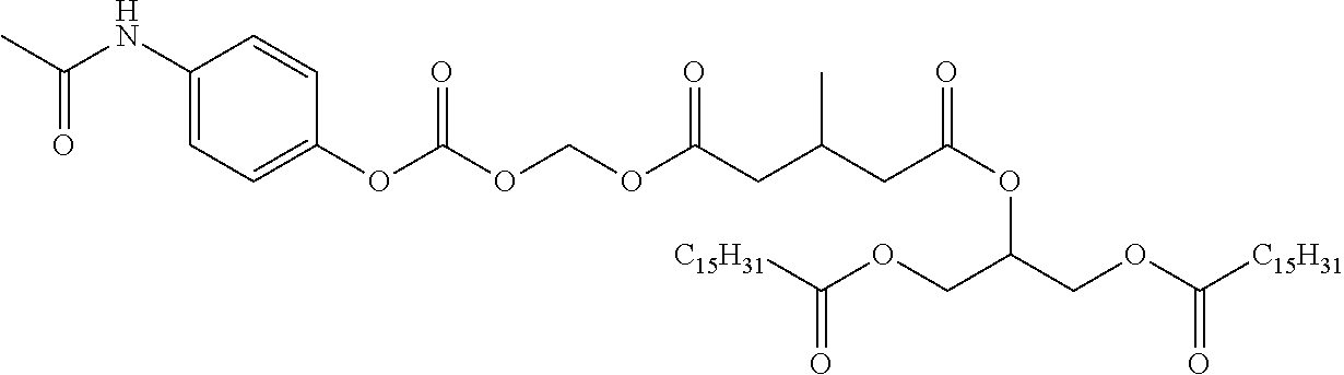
C1(OC(OCOC(CC(CC(OC(COC([C15H31])=O)COC([C15H31])=O)=O)C)=O)=O)=CC=C(NC(C)=O)C=C1
